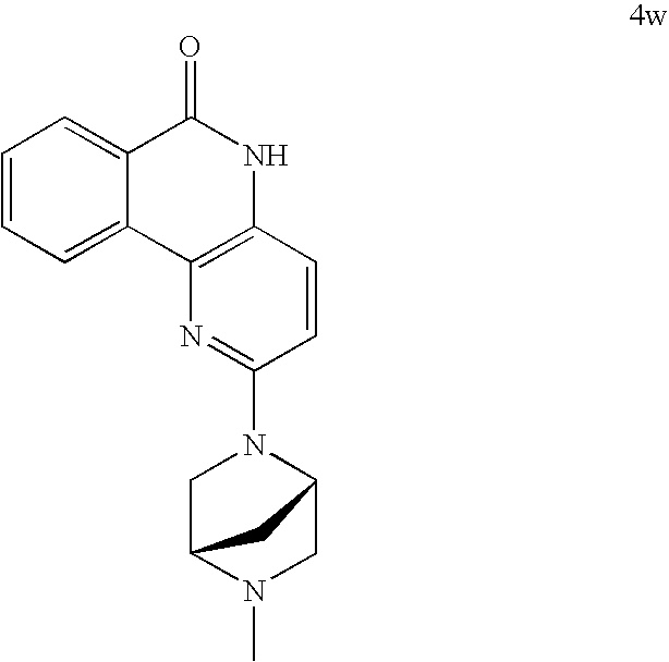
C1=C2C(=CC=C1)C(=O)NC1=C2N=C(N2CC3N(C)CC2C3)C=C1
